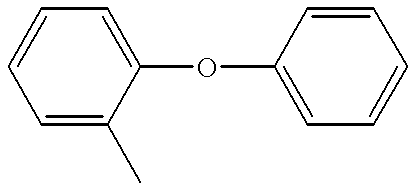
C1=CC=C(C)C(OC2=CC=CC=C2)=C1
